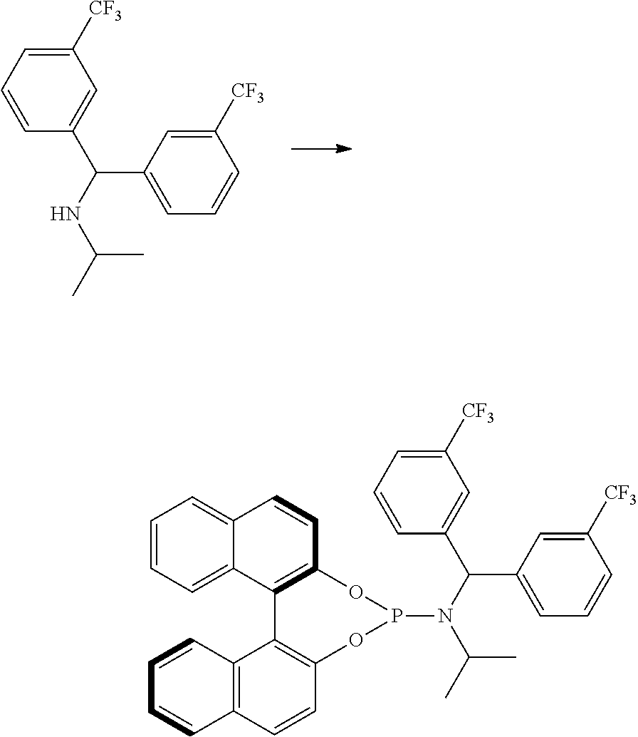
C1=CC(C(NC(C)C)C2=CC=CC([CF3])=C2)=CC([CF3])=C1.C1=CC=C2C(=C1)C=CC1=C2C2=C(C=CC3=C2C=CC=C3)OP(N(C(C)C)C(C2=CC=CC([CF3])=C2)C2=CC([CF3])=CC=C2)O1
